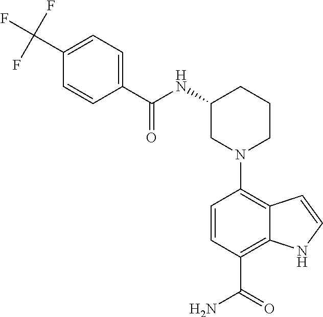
N1(C2=C3C(=C(C(=O)N)C=C2)NC=C3)CCCC(NC(C2=CC=C(C(F)(F)F)C=C2)=O)C1
